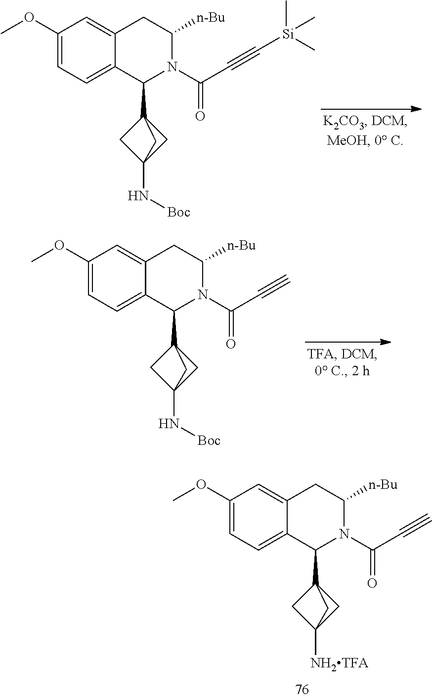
C1(OC)=CC=C2C(=C1)CC([n-Bu])N(C(C#C)=O)C2C12CC([NH2TFA])(C1)C2.C1(OC)=CC=C2C(=C1)CC([n-Bu])N(C(C#C[Si](C)(C)C)=O)C2C12CC(N[Boc])(C1)C2.C1(OC)=CC=C2C(=C1)CC([n-Bu])N(C(C#C)=O)C2C12CC(N[Boc])(C1)C2
